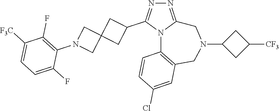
N1=C2N(C(C3CC4(C3)CN(C3=C(F)C([F3C])=CC=C3F)C4)=N1)C1=C(CN(C3CC([CF3])C3)C2)C=C(Cl)C=C1
